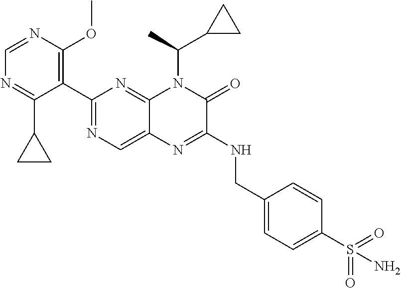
C1(C2=NC=C3C(=N2)N(C(C2CC2)C)C(=O)C(NCC2=CC=C(S(N)(=O)=O)C=C2)=N3)=C(OC)N=CN=C1C1CC1
